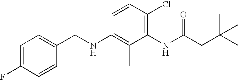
C1=C(F)C=CC(CNC2=C(C)C(NC(CC(C)(C)C)=O)=C(Cl)C=C2)=C1
